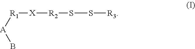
B[A][R1][X][R2]SS[R3]
